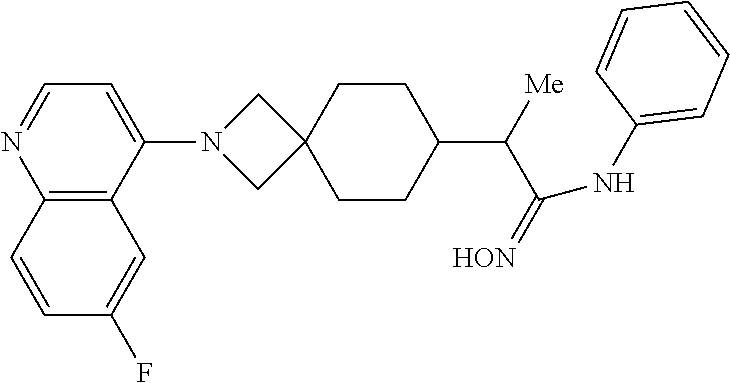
C12=C(C(N3CC4(C3)CCC(C([Me])C(=[HON])NC3=CC=CC=C3)CC4)=CC=N1)C=C(F)C=C2
